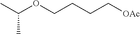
C(OCCCC[OAc])(C)C
